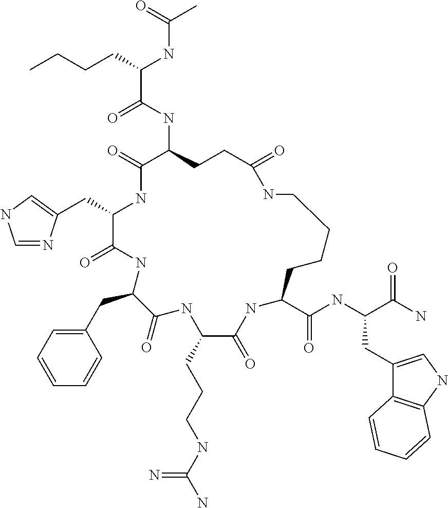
C(C1NC(=O)C(NC(C(CCCC)NC(C)=O)=O)CCC(=O)NCCCCC(C(NC(C(N)=O)CC2=CNC3=C2C=CC=C3)=O)NC(=O)C(CCCNC(N)=N)NC(=O)C(CC2=CC=CC=C2)NC1=O)C1=CNC=N1
